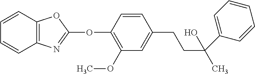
C1(OC2=NC3=C(O2)C=CC=C3)=C(OC)C=C(CCC(C)(C2=CC=CC=C2)O)C=C1
